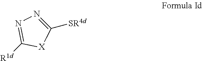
[R1d]C1=NN=C([SR4d])[X]1
